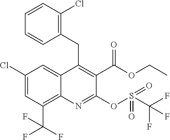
C1(Cl)=CC(C(F)(F)F)=C2C(=C1)C(CC1=C(Cl)C=CC=C1)=C(C(OCC)=O)C(OS(=O)(=O)C(F)(F)F)=N2
